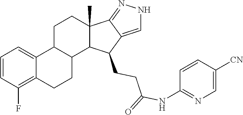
C1=CC(F)=C2C(=C1)C1C(CC2)C2C(C)(CC1)C1=NNC=C1C2CCC(NC1=NC=C([CN])C=C1)=O
